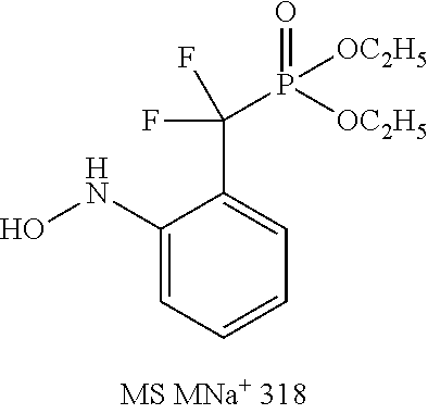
C1(NO)=CC=CC=C1C(F)(P(=O)([OC2H5])[OC2H5])F
